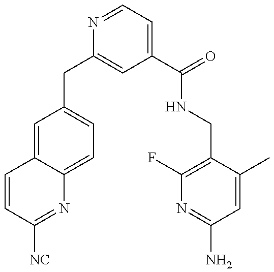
C1=CC([NC])=NC2=CC=C(CC3=CC(C(=O)NCC4=C(F)N=C(N)C=C4C)=CC=N3)C=C12
